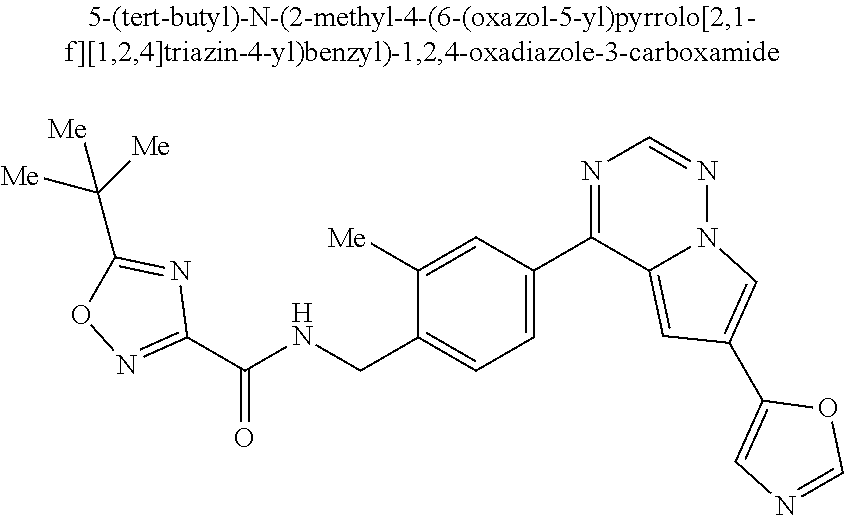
C1(C(NCC2=CC=C(C3=NC=NN4C3=CC(C3=CN=CO3)=C4)C=C2[Me])=O)=NOC(C([Me])([Me])[Me])=N1
